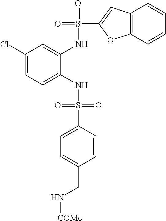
C1(Cl)=CC=C(NS(=O)(=O)C2=CC=C(CN[COMe])C=C2)C(NS(=O)(C2=CC3=C(O2)C=CC=C3)=O)=C1
